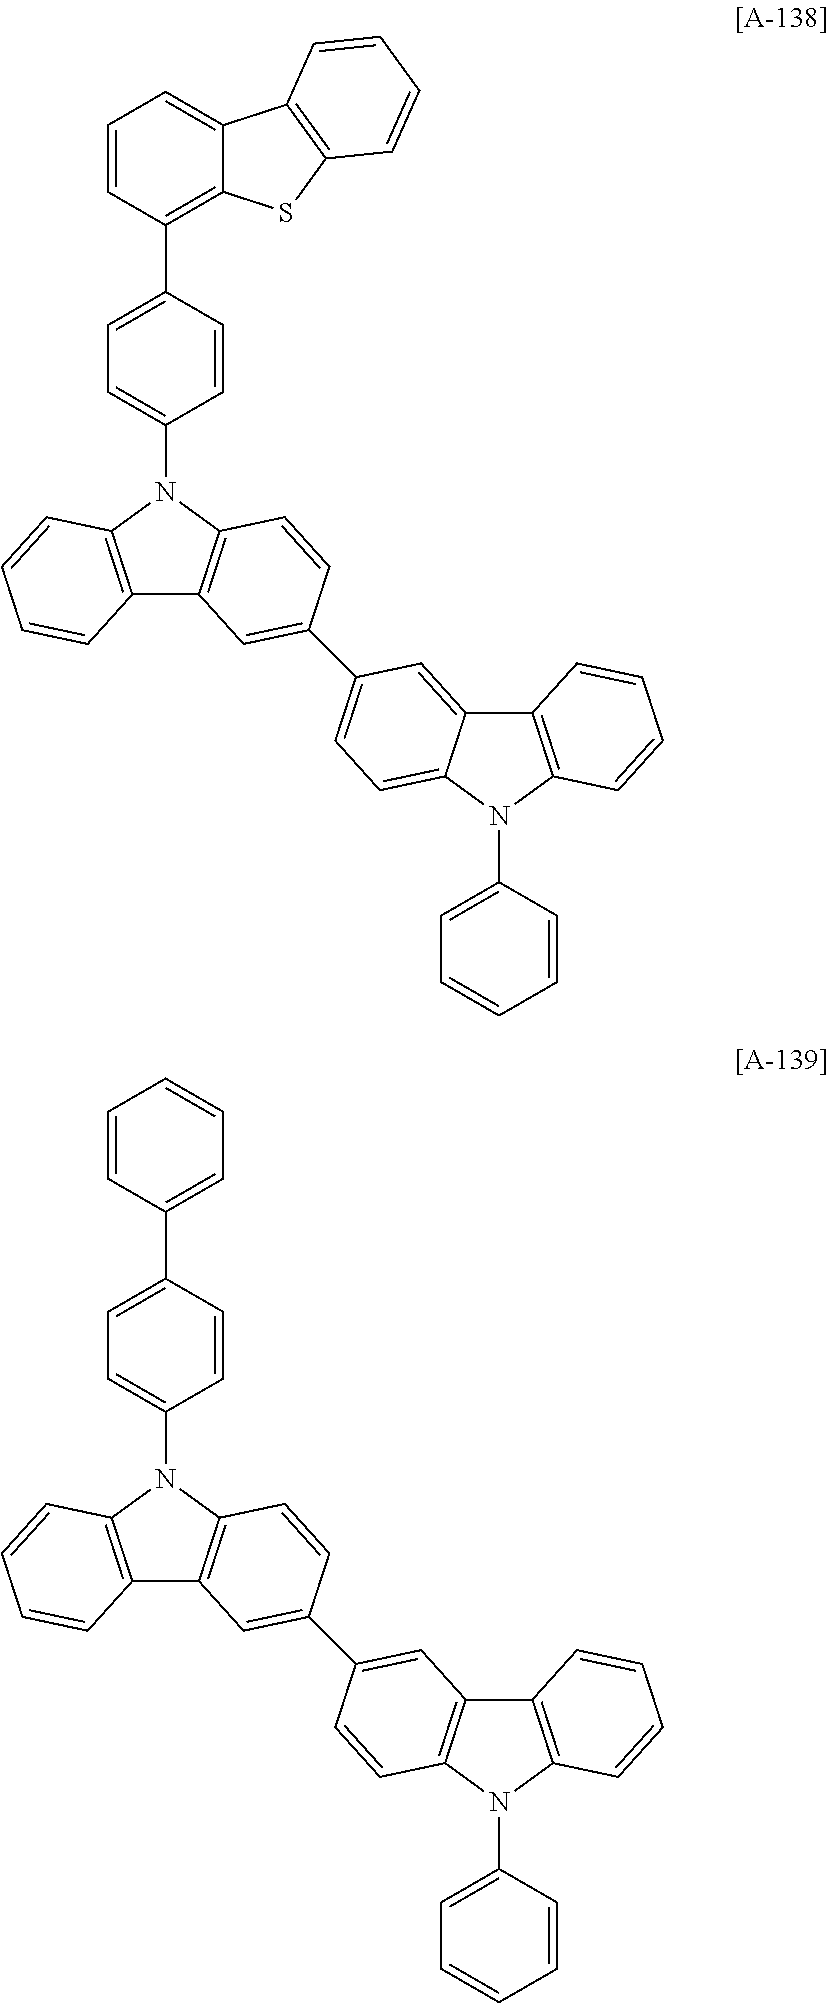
C12=C(N(C3=CC=C(C4=CC=CC=C4)C=C3)C3=C1C=CC=C3)C=CC(C1=CC3=C(N(C4=CC=CC=C4)C4=C3C=CC=C4)C=C1)=C2.C12=C(N(C3=CC=C(C4=C5C(=CC=C4)C4=C(S5)C=CC=C4)C=C3)C3=C1C=CC=C3)C=CC(C1=CC=C3C(=C1)C1=C(N3C3=CC=CC=C3)C=CC=C1)=C2
